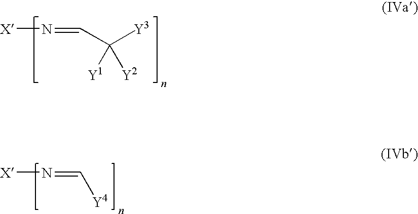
[X]N=CC([Y3])([Y1])[Y2].[X]N=C[Y4]
